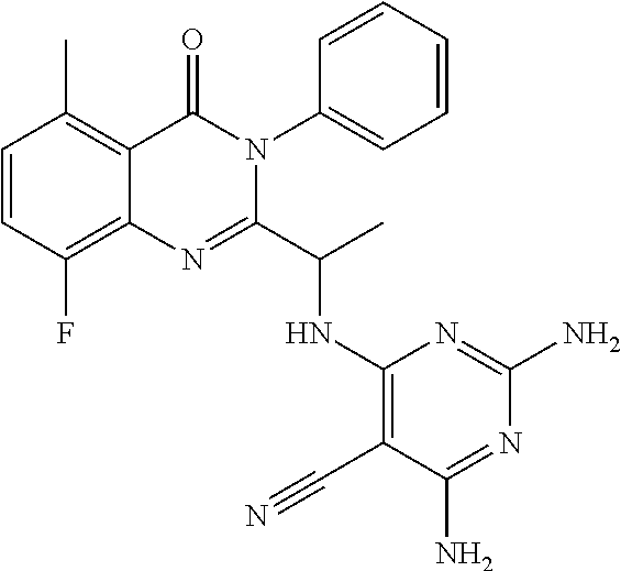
C1=CC(F)=C2C(=C1C)C(=O)N(C1=CC=CC=C1)C(C(C)NC1=C(C#N)C(N)=NC(N)=N1)=N2
